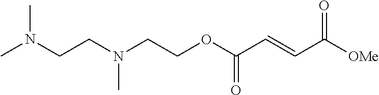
C(COC(C=CC([OMe])=O)=O)N(CCN(C)C)C
